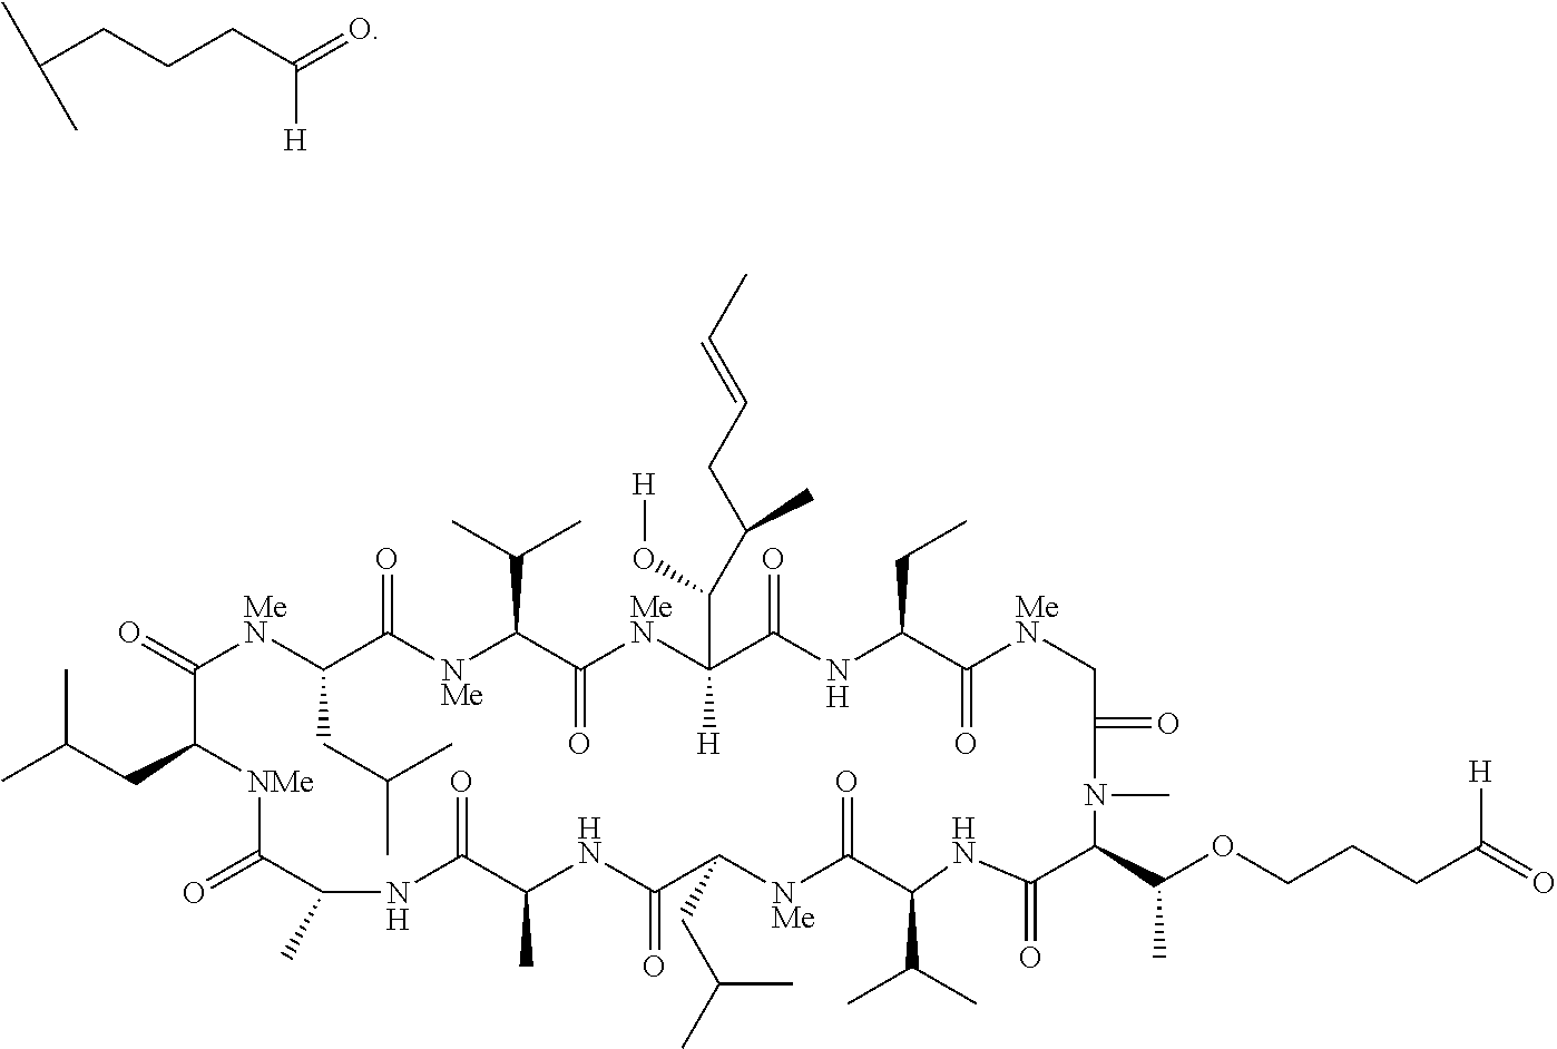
CC(CC1[NMe]C(=O)C(C)NC(=O)C(C)NC(=O)C(CC(C)C)[NMe]C(=O)C(C(C)C)NC(=O)C(C(C)OCCCC(=O)[H])N(C)C(=O)C[MeN]C(=O)C(CC)NC(=O)C([H])(C(C(CC=CC)C)O[H])[MeN]C(=O)C(C(C)C)[NMe]C(=O)C(CC(C)C)[MeN]C1=O)C.C(CCCC(=O)[H])(C)C
